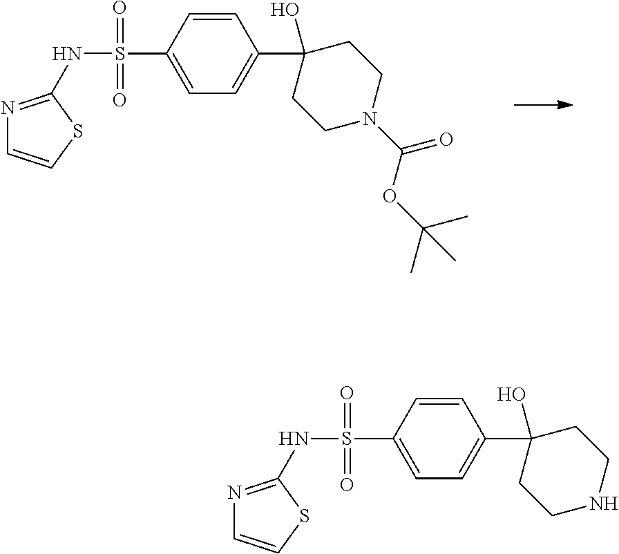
C1=C(S(NC2=NC=CS2)(=O)=O)C=CC(C2(O)CCN(C(=O)OC(C)(C)C)CC2)=C1.C1=C(S(NC2=NC=CS2)(=O)=O)C=CC(C2(O)CCNCC2)=C1
